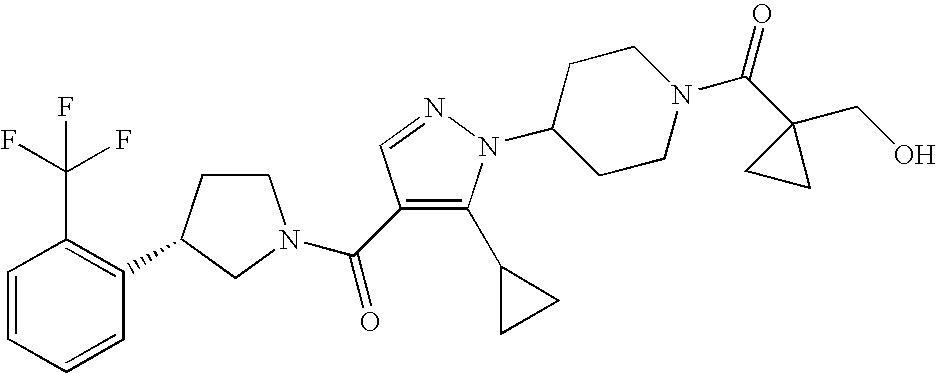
C1CC(C2=C(C(F)(F)F)C=CC=C2)CN1C(=O)C1=C(C2CC2)N(C2CCN(C(=O)C3(CO)CC3)CC2)N=C1
